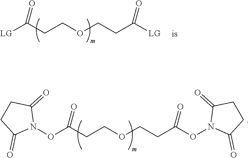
[LG]C(CCOCCC([LG])=O)=O.N1(OC(CCOCCC(ON2C(=O)CCC2=O)=O)=O)C(=O)CCC1=O
